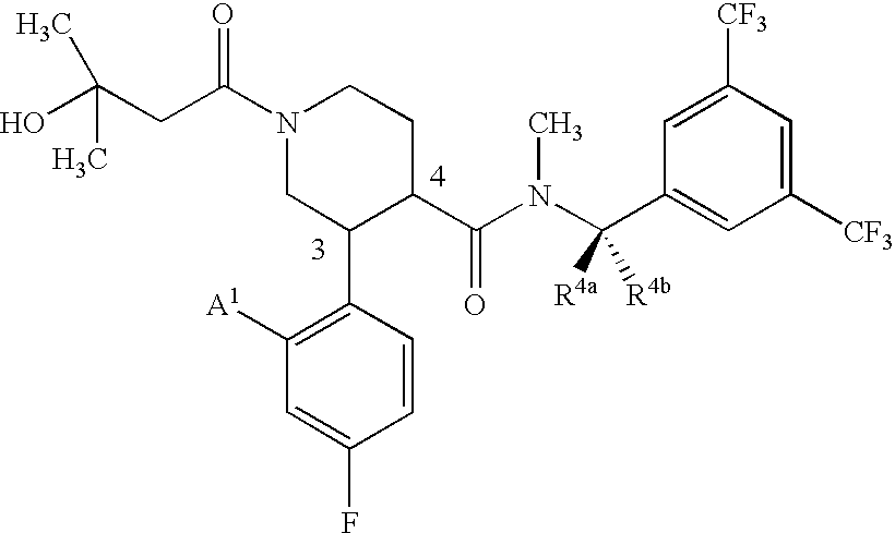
N1(C(CC(O)(C)C)=O)CC(C2=C([A1])C=C(F)C=C2)C(C(N(C(C2=CC([CF3])=CC([CF3])=C2)([R4a])[R4b])C)=O)CC1
